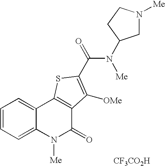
[CF3CO2H].N1([Me])CC(N(C(=O)C2=C([OMe])C3=C(C4=CC=CC=C4N([Me])C3=O)S2)[Me])CC1
